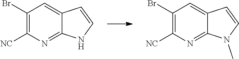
C1(Br)=C([NC])N=C2C(=C1)C=CN2.C1(Br)=C([NC])N=C2C(=C1)C=CN2C
